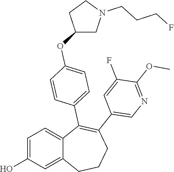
C1=C(O)C=C2C(=C1)C(C1=CC=C(OC3CN(CCCF)CC3)C=C1)=C(C1=CN=C(OC)C(F)=C1)CCC2
